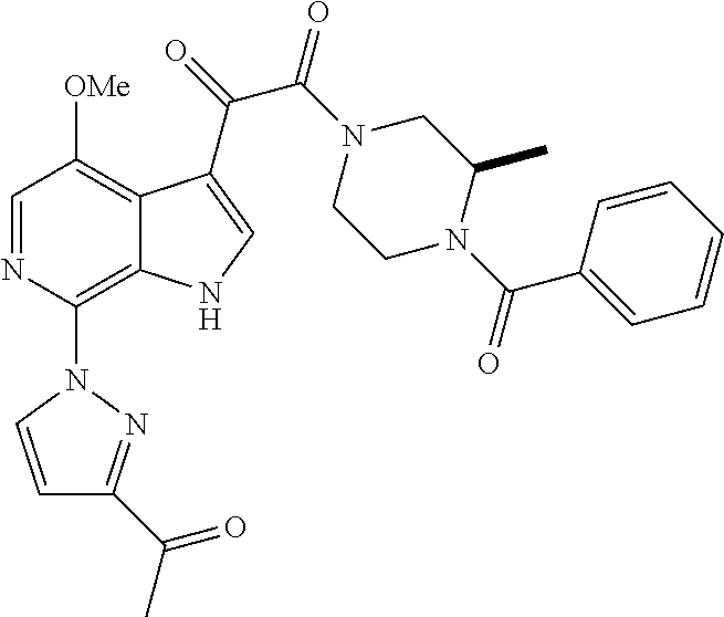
C1=NC(N2C=CC(C(C)=O)=N2)=C2C(=C1[OMe])C(C(=O)C(N1CCN(C(C3=CC=CC=C3)=O)C(C)C1)=O)=CN2
